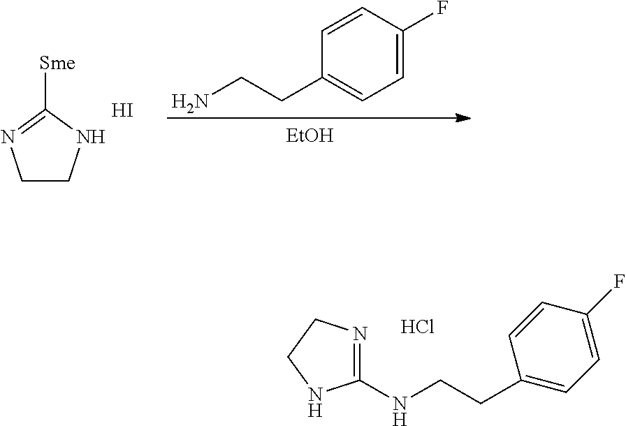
C1CNC([Sme])=N1.I.[EtOH].C1(CCN)=CC=C(F)C=C1.Cl.C1(NCCC2=CC=C(F)C=C2)=NCCN1
